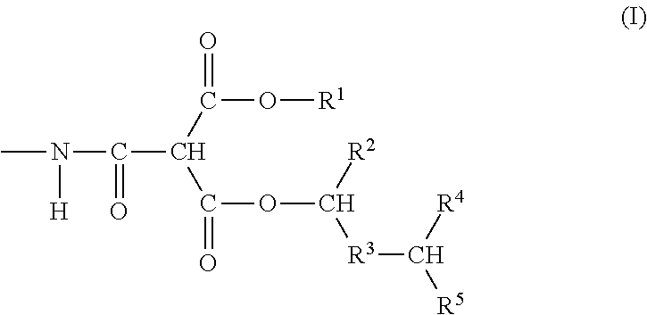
CN([H])C(C(C(=O)O[R1])C(=O)OC([R3]C([R5])[R4])[R2])=O
